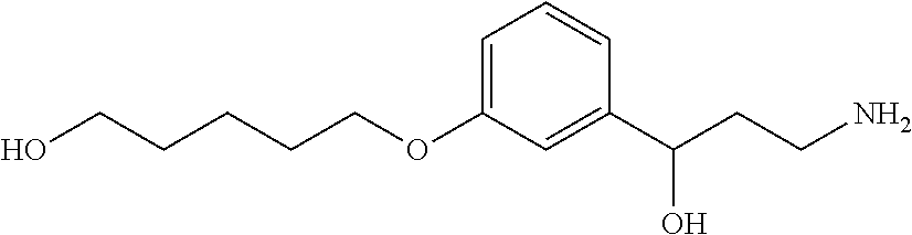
C(COC1=CC=CC(C(CCN)O)=C1)CCCO
